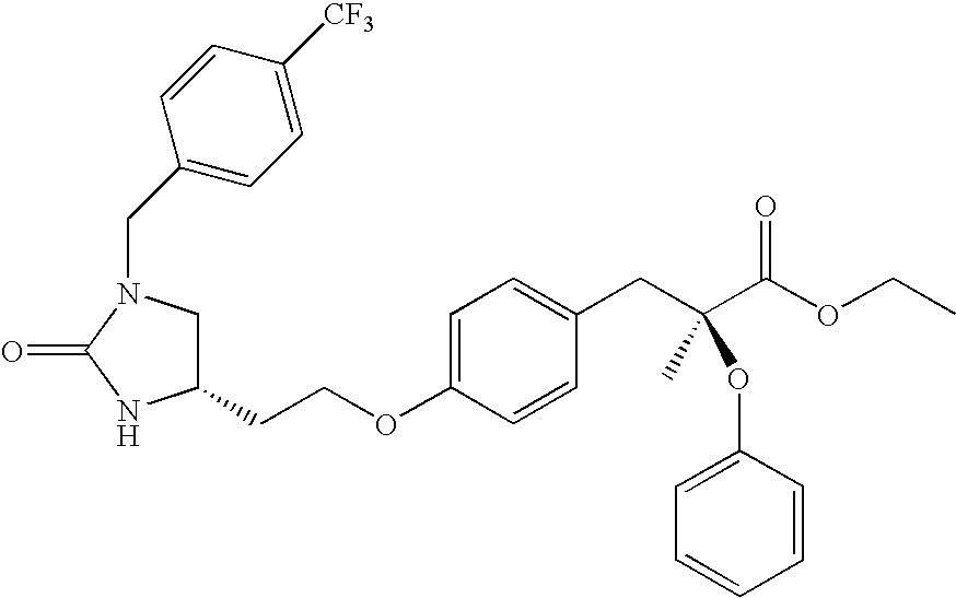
C1(CCOC2=CC=C(CC(C(OCC)=O)(C)OC3=CC=CC=C3)C=C2)CN(CC2=CC=C([CF3])C=C2)C(=O)N1
